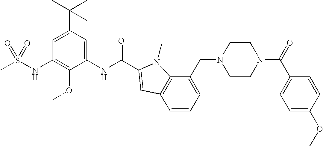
CS(NC1=C(OC)C(NC(=O)C2=CC3=C(C(CN4CCN(C(=O)C5=CC=C(OC)C=C5)CC4)=CC=C3)N2C)=CC(C(C)(C)C)=C1)(=O)=O
